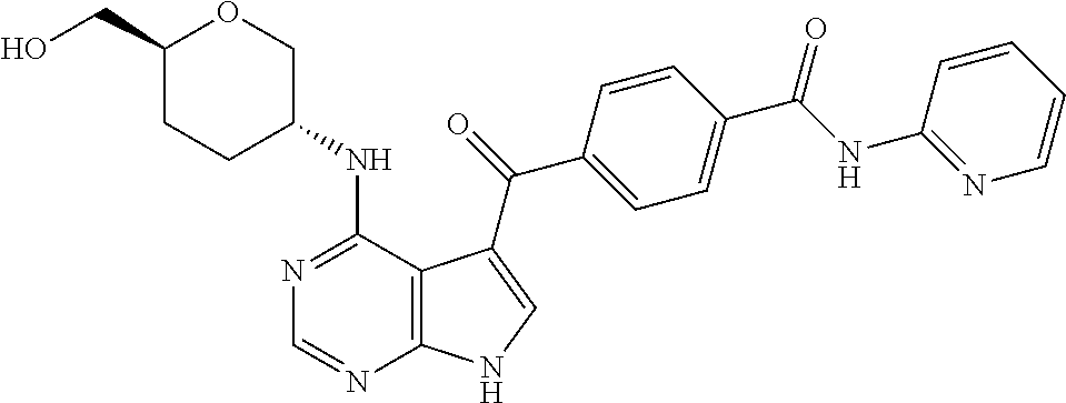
C1(CO)CCC(NC2=NC=NC3=C2C(C(=O)C2=CC=C(C(NC4=NC=CC=C4)=O)C=C2)=CN3)CO1
